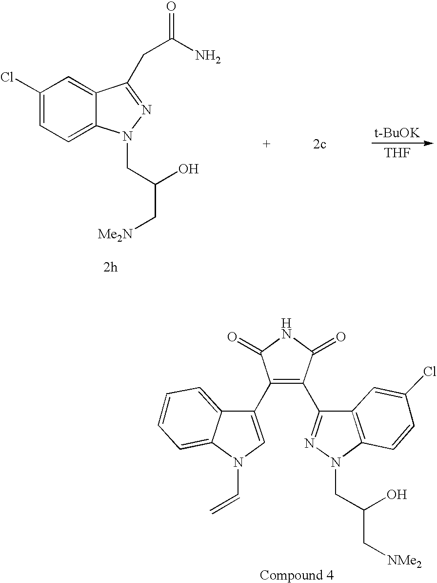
[t-BuOK].[THF].C1(Cl)=CC=C2C(=C1)C(CC(N)=O)=NN2CC(C[Me2N])O.C12=C(N(CC(C[NMe2])O)N=C1C1=C(C3=CN(C=C)C4=CC=CC=C34)C(=O)NC1=O)C=CC(Cl)=C2
